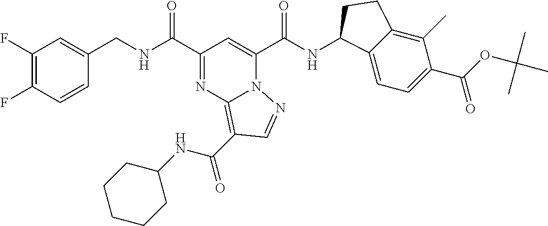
C1(F)=C(F)C=CC(CNC(C2=NC3=C(C(=O)NC4CCCCC4)C=NN3C(C(NC3C4=CC=C(C(OC(C)(C)C)=O)C(C)=C4CC3)=O)=C2)=O)=C1
